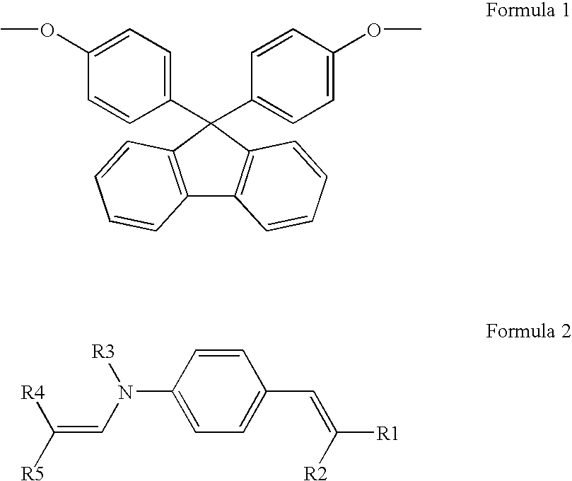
C(=CN(C1=CC=C(C=C([R2])[R1])C=C1)[R3])([R5])[R4].C12=C(C=CC=C1)C(C1=CC=C(OC)C=C1)(C1=CC=C(OC)C=C1)C1=C2C=CC=C1
